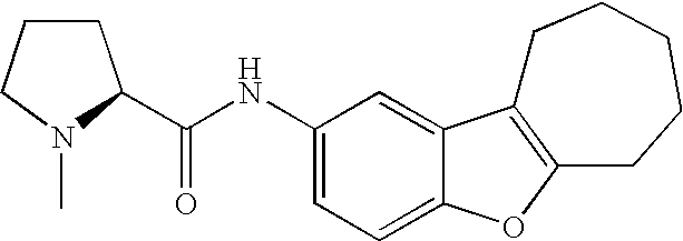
C1(NC(=O)C2CCCN2C)=CC=C2C(=C1)C1=C(O2)CCCCC1
